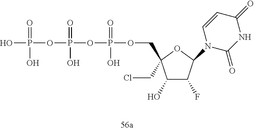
OP(=O)(OP(=O)(O)OP(=O)(O)OCC1(CCl)C(O)C(F)C(N2C(=O)NC(=O)C=C2)O1)O
